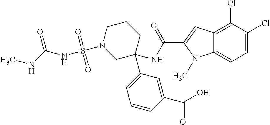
C(C1=CC2=C(Cl)C(Cl)=CC=C2N1C)(=O)NC1(C2=CC=CC(C(O)=O)=C2)CCCN(S(NC(=O)NC)(=O)=O)C1
